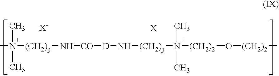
CN(C)(C)[(CH2)p]N[CO][D]N[(CH2)p]N([(CH2)2]O[(CH2)2]C)(C)C
